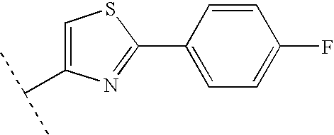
C1(C2=CC=C(F)C=C2)=NC(C(C)C)=CS1
